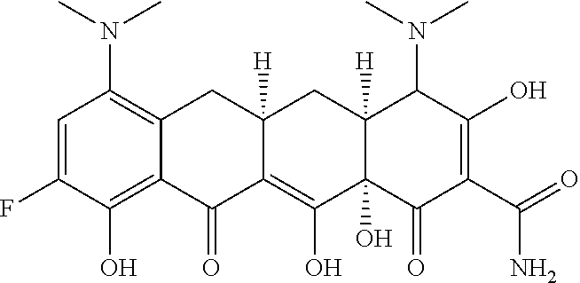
C1=C(F)C(O)=C2C(=C1N(C)C)CC1([H])C(=C(O)C3(O)C([H])(C1)C(N(C)C)C(O)=C(C(=O)N)C3=O)C2=O
